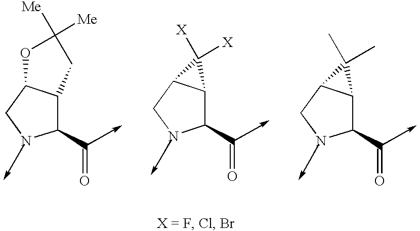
C1(C=O)C2C(CN1)OC([Me])([Me])C2.C1(C=O)C2C(CN1)C2([X])[X].C1(C=O)C2C(CN1)C2(C)C
